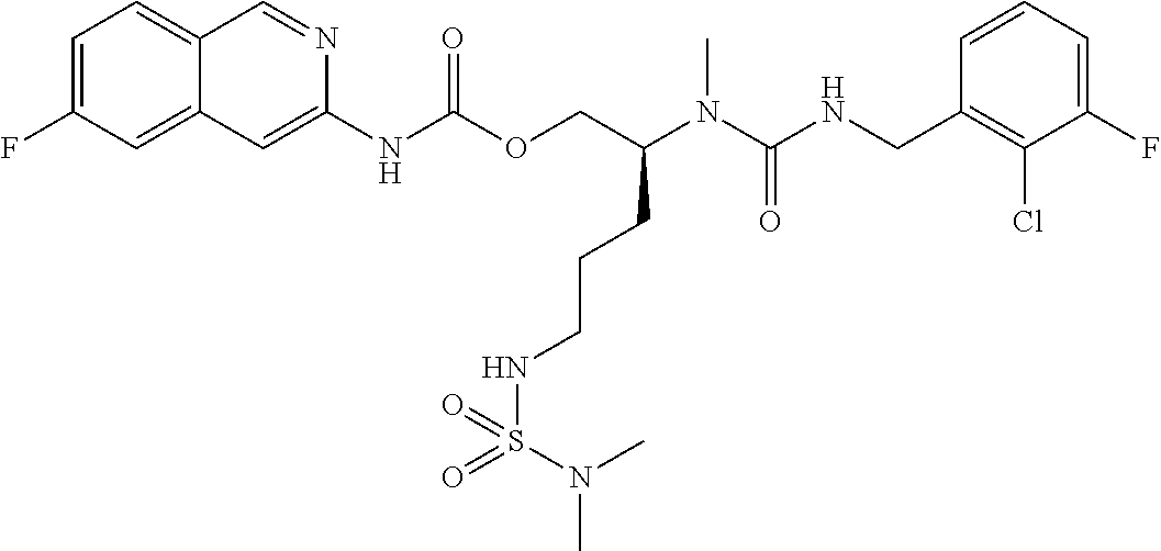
C1=CC(CNC(N(C(COC(NC2=CC3=CC(F)=CC=C3C=N2)=O)CCCNS(N(C)C)(=O)=O)C)=O)=C(Cl)C(F)=C1
